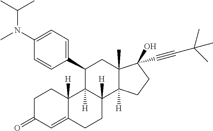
C1(C2C3([H])C([H])(C4([H])C(C)(C2)C(O)(C#CC(C)(C)C)CC4)CCC2=CC(=O)CCC32[H])=CC=C(N(C)C(C)C)C=C1
